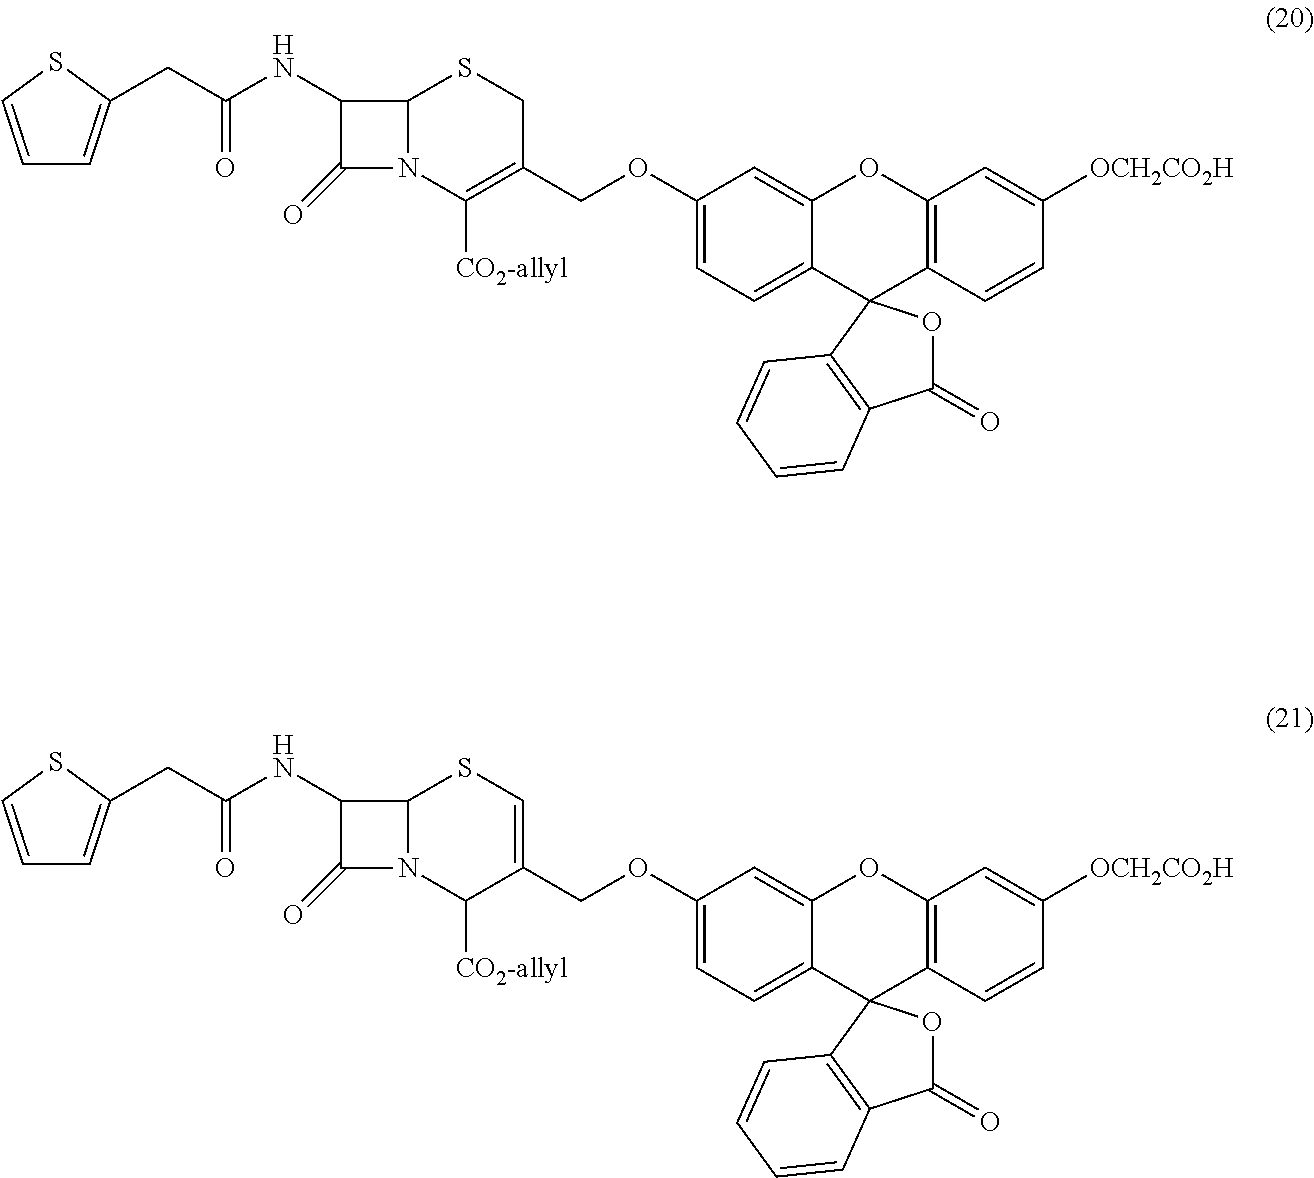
C1(OCC2=C([CO2-allyl])N3C(SC2)C(NC(=O)CC2=CC=CS2)C3=O)=CC=C2C(=C1)OC1=C(C=CC([OCH2CO2H])=C1)C21OC(=O)C2=C1C=CC=C2.C1(OCC2=CSC3N(C2[CO2-allyl])C(=O)C3NC(=O)CC2=CC=CS2)=CC=C2C(=C1)OC1=C(C=CC([OCH2CO2H])=C1)C21OC(=O)C2=C1C=CC=C2
